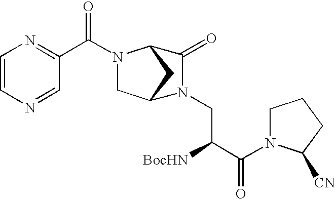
C1(C(N2CC3CC2C(=O)N3CC(C(N2CCCC2[CN])=O)[BocHN])=O)=NC=CN=C1
